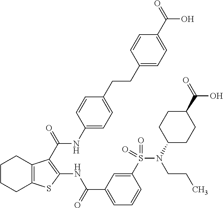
C1CCC2=C(C1)C(C(=O)NC1=CC=C(CCC3=CC=C(C(=O)O)C=C3)C=C1)=C(NC(C1=CC=CC(S(N(C3CCC(C(=O)O)CC3)CCC)(=O)=O)=C1)=O)S2
